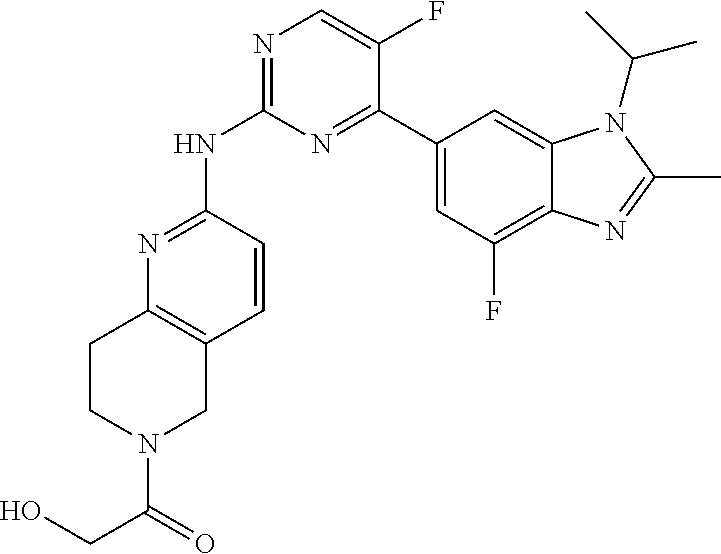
N1=C(NC2=NC=C(F)C(C3=CC(F)=C4C(=C3)N(C(C)C)C(C)=N4)=N2)C=CC2=C1CCN(C(CO)=O)C2
